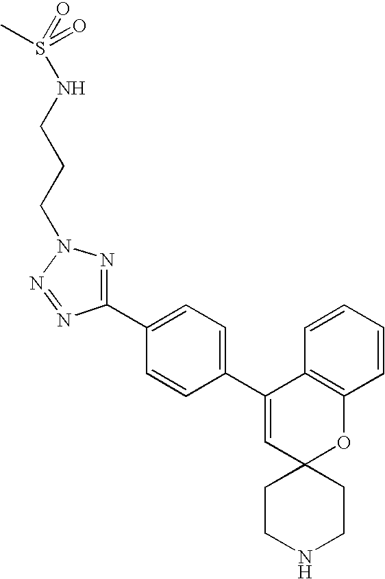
C1(C2=CC=C(C3=CC4(OC5=C3C=CC=C5)CCNCC4)C=C2)=NN(CCCNS(=O)(=O)C)N=N1
